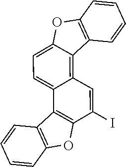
C12=C3C=C(I)C4=C(C3=CC=C1OC1=C2C=CC=C1)C1=C(O4)C=CC=C1
